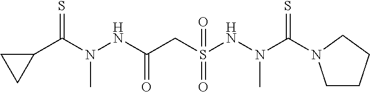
C1(C(N(NC(CS(NN(C)C(=S)N2CCCC2)(=O)=O)=O)C)=S)CC1
